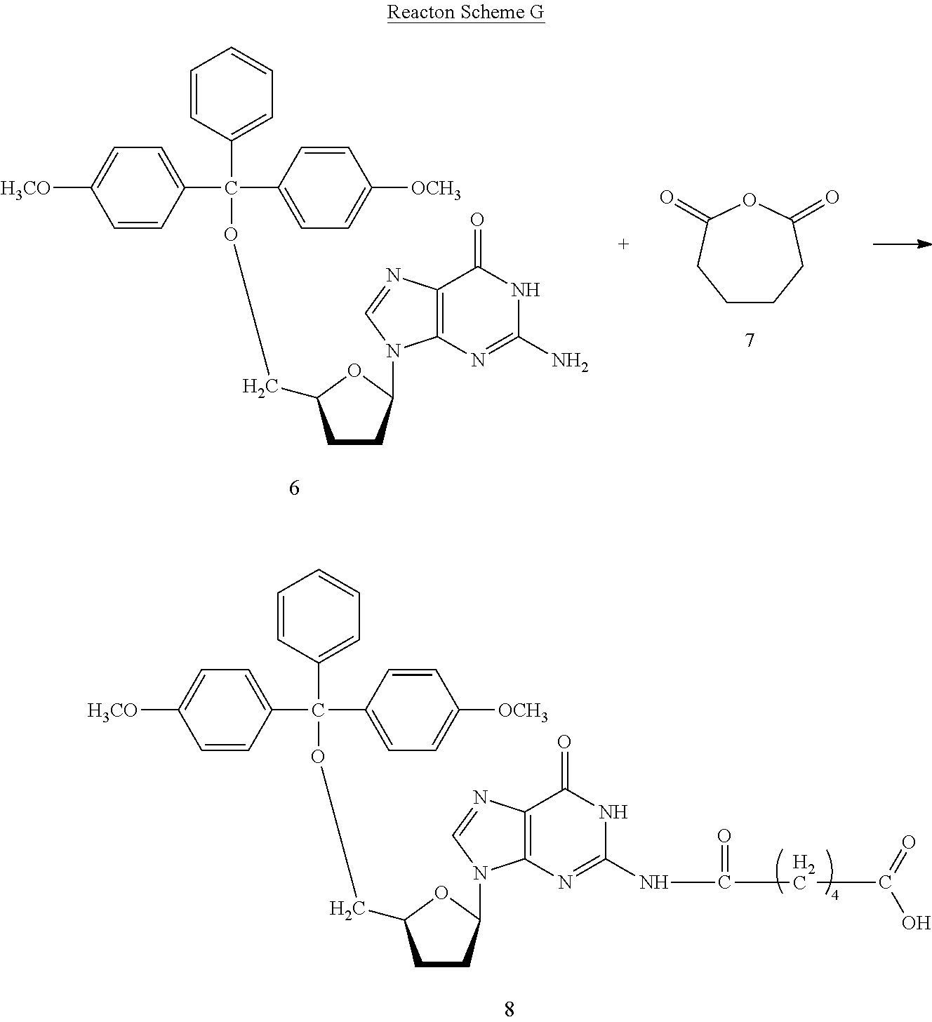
C12=C(N=C(N)NC1=O)N(C1CCC(COC(C3=CC=C([H3CO])C=C3)(C3=CC=C([OCH3])C=C3)C3=CC=CC=C3)O1)C=N2.C1CCC(=O)OC(=O)C1.C12=C(N=C(NC(=O)CC(O)=O)NC1=O)N(C1CCC(COC(C3=CC=C([H3CO])C=C3)(C3=CC=C([OCH3])C=C3)C3=CC=CC=C3)O1)C=N2
